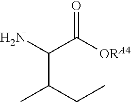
NC(C([ORA4])=O)C(CC)C
